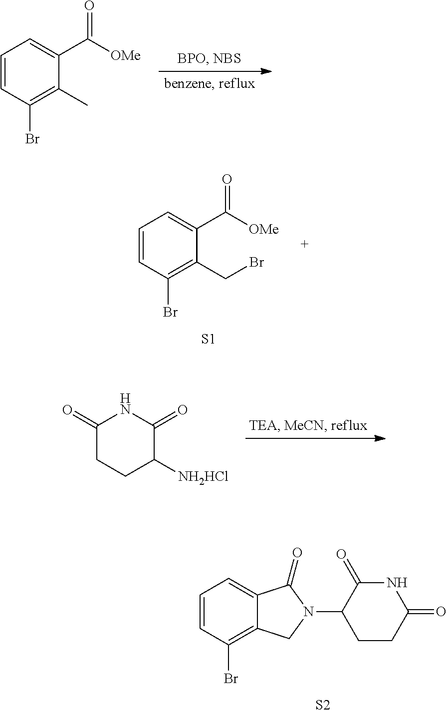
C1=C2C(=C(Br)C=C1)CN(C1CCC(=O)NC1=O)C2=O.[S2].C1=CC(Br)=C(C)C(C(=O)[OMe])=C1.C1=CC(Br)=C(CBr)C(C(=O)[OMe])=C1.[S1].C1(=O)CCC([NH2HCl])C(=O)N1
